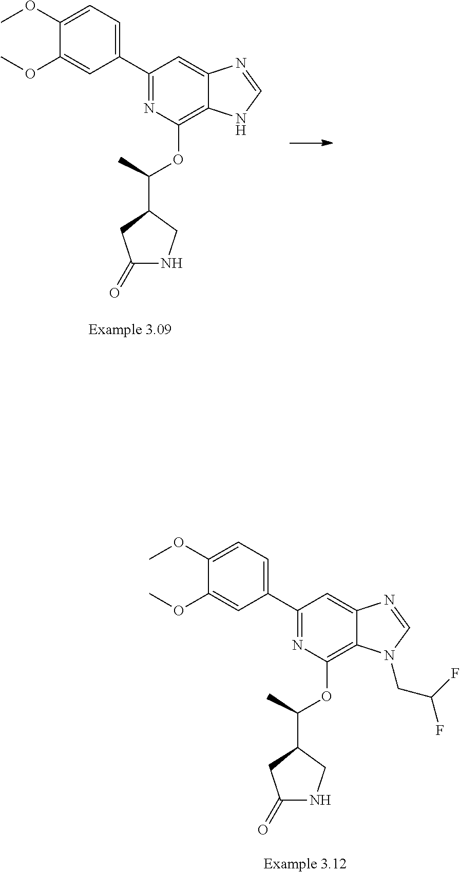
C1(C2=CC=C(OC)C(OC)=C2)=NC(OC(C2CC(=O)NC2)C)=C2C(=C1)N=CN2CC(F)F.C1(C2=CC=C(OC)C(OC)=C2)=NC(OC(C2CC(=O)NC2)C)=C2C(=C1)N=CN2
